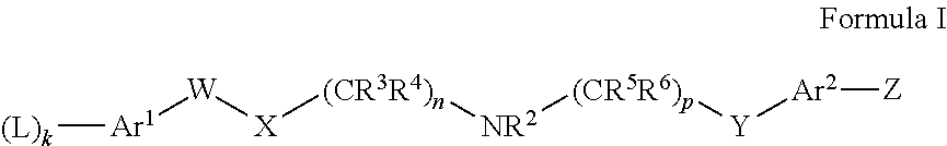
[(L)k][Ar1][W][X][(CR3R4)n][NR2][(CR5R6)p][Y][Ar2][Z]
